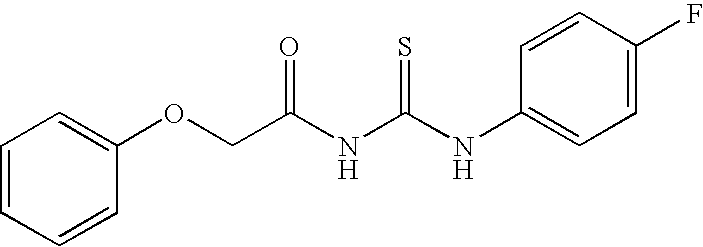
C1=CC=CC(OCC(NC(NC2=CC=C(F)C=C2)=S)=O)=C1
